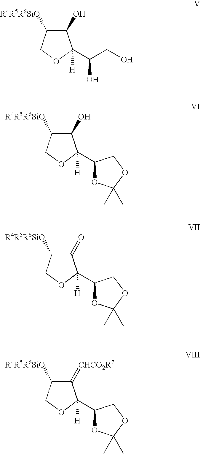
C1(O)C([R4R5R6SiO])COC1(C(CO)O)[H].C1(O)C([R4R5R6SiO])COC1(C1OC(C)(C)OC1)[H].C1(=O)C([R4R5R6SiO])COC1(C1OC(C)(C)OC1)[H].C1(=[CHCO2R7])C([R4R5R6SiO])COC1(C1OC(C)(C)OC1)[H]
